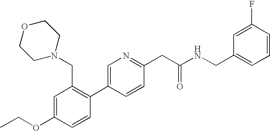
C1(OCC)=CC(CN2CCOCC2)=C(C2=CN=C(CC(NCC3=CC=CC(F)=C3)=O)C=C2)C=C1
